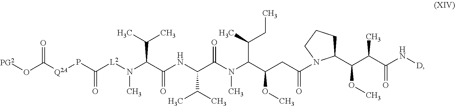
[L2](N(C(C(NC(C(N(C(C(CC(=O)N1C(C(OC)C(C)C(=O)N[D])CCC1)OC)C(CC)C)C)=O)C(C)C)=O)C(C)C)C)C(=O)P[Q2A]C(O[PG2])=O
